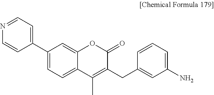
C1(C2=CC=C3C(=C2)OC(=O)C(CC2=CC(N)=CC=C2)=C3C)=CC=NC=C1
